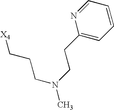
CN(CCC1=CC=CC=N1)CCC[X4]
